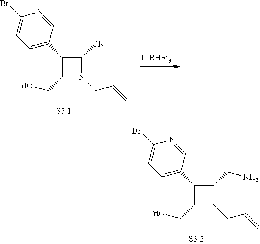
C1(C2=CC=C(Br)N=C2)C(C[TrtO])N(CC=C)C1[CN].C1(C2=CC=C(Br)N=C2)C(C[TrtO])N(CC=C)C1CN
